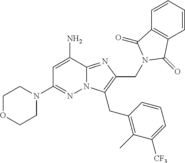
C1OCCN(C2=NN3C(=NC(CN4C(=O)C5=C(C=CC=C5)C4=O)=C3CC3=C(C)C([CF3])=CC=C3)C(N)=C2)C1
